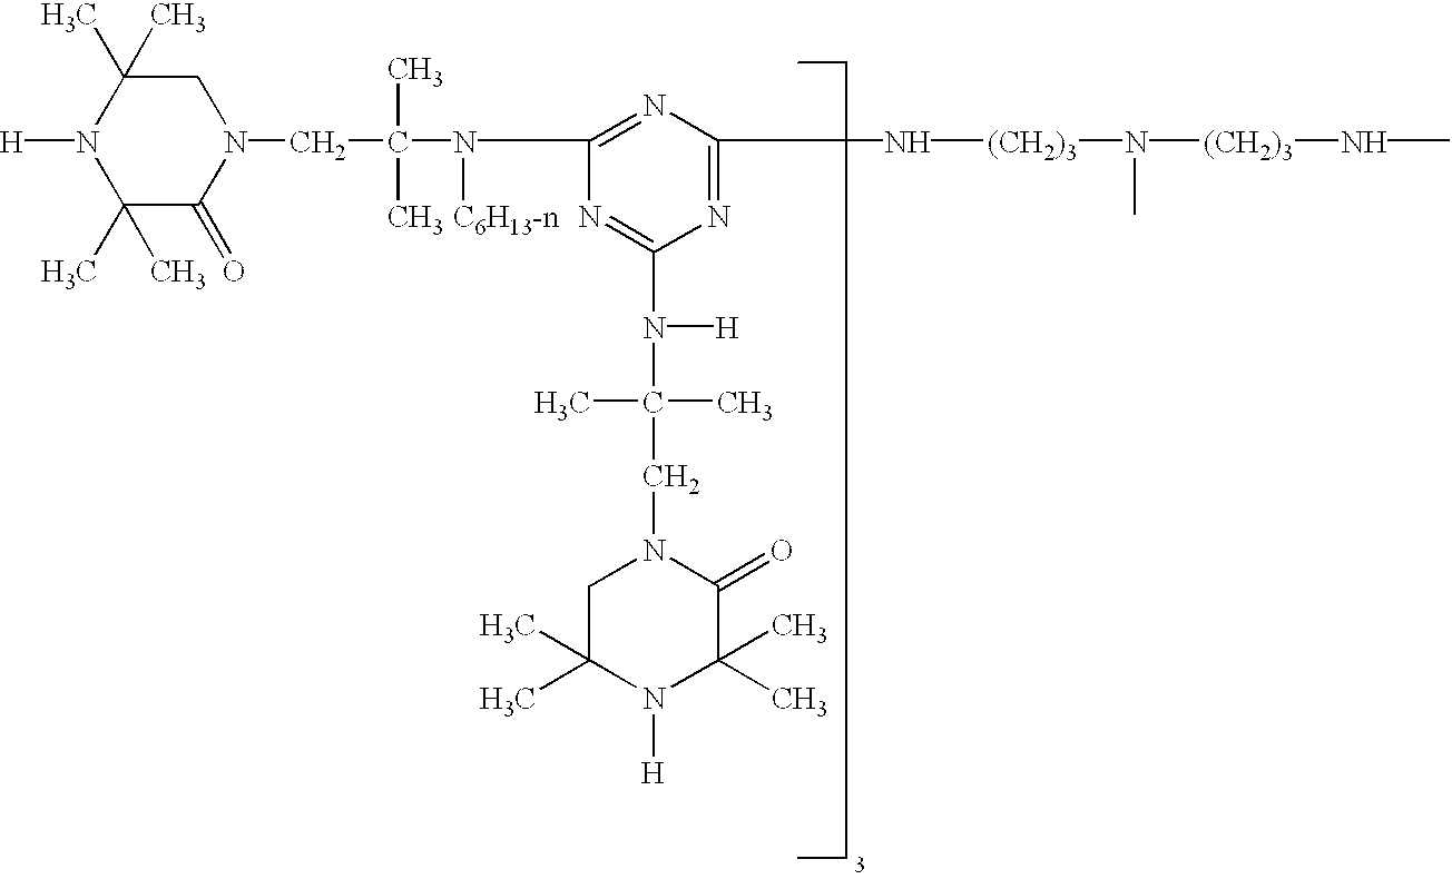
N1=C(N(C(C)(C)CN2C(=O)C(C)(C)N([H])C(C)(C)C2)[H])N=C(N[(CH2)3]N(C)[(CH2)3]NC)N=C1N([C6H13-n])C(C)(C)CN1C(=O)C(C)(C)N([H])C(C)(C)C1
